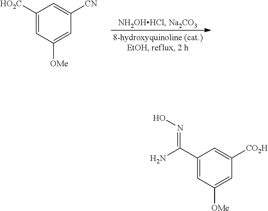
C1([HO2C])=CC([OMe])=CC([CN])=C1.C1(C(N)=NO)=CC([OMe])=CC([CO2H])=C1
